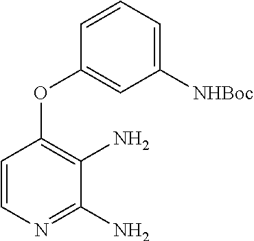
C1=CC(OC2=C(N)C(N)=NC=C2)=CC([NHBoc])=C1
